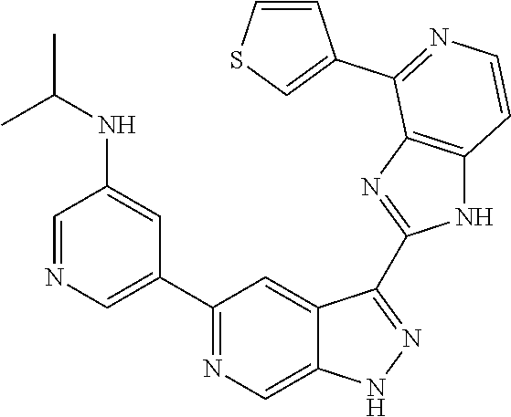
C1=NC=C(C2=NC=C3C(=C2)C(C2=NC4=C(N2)C=CN=C4C2=CSC=C2)=NN3)C=C1NC(C)C
